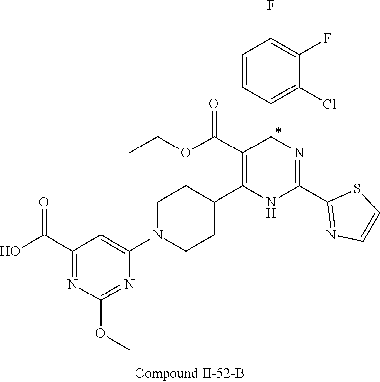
C1(F)=C(F)C=CC(C2N=C(C3=NC=CS3)NC(C3CCN(C4=CC(C(O)=O)=NC(OC)=N4)CC3)=C2C(OCC)=O)=C1Cl
